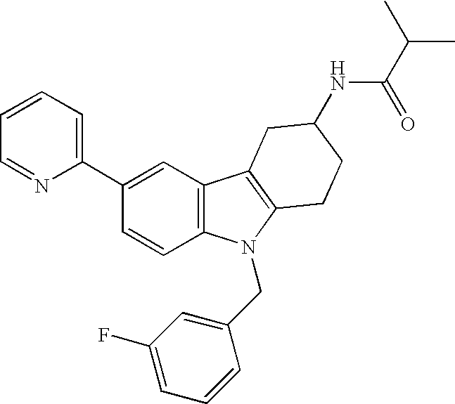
C1=CC=C(C2=CC3=C(C=C2)N(CC2=CC(F)=CC=C2)C2=C3CC(NC(=O)C(C)C)CC2)N=C1
